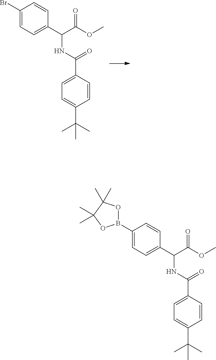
C1(Br)=CC=C(C(C(OC)=O)NC(C2=CC=C(C(C)(C)C)C=C2)=O)C=C1.C1(B2OC(C)(C)C(C)(C)O2)=CC=C(C(C(OC)=O)NC(C2=CC=C(C(C)(C)C)C=C2)=O)C=C1
